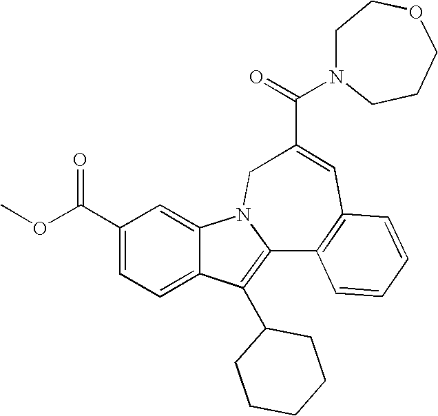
C1(C(OC)=O)=CC=C2C(=C1)N1C(=C2C2CCCCC2)C2=C(C=C(C(=O)N3CCCOCC3)C1)C=CC=C2
